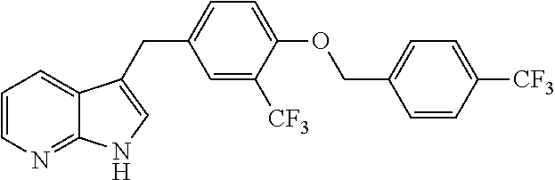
C1=CN=C2C(=C1)C(CC1=CC=C(OCC3=CC=C([CF3])C=C3)C([CF3])=C1)=CN2
